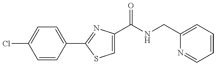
C1=C(C(NCC2=CC=CC=N2)=O)N=C(C2=CC=C(Cl)C=C2)S1
